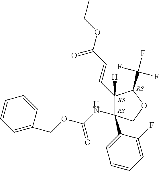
C1([H])(C=CC(OCC)=O)C(C(F)(F)F)OCC1(NC(OCC1=CC=CC=C1)=O)C1=CC=CC=C1F
